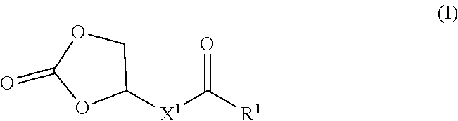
C1OC(=O)OC1[X1]C(=O)[R1]
